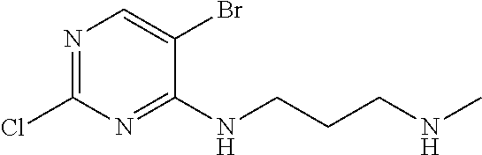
N1=C(Cl)N=C(NCCCNC)C(Br)=C1
